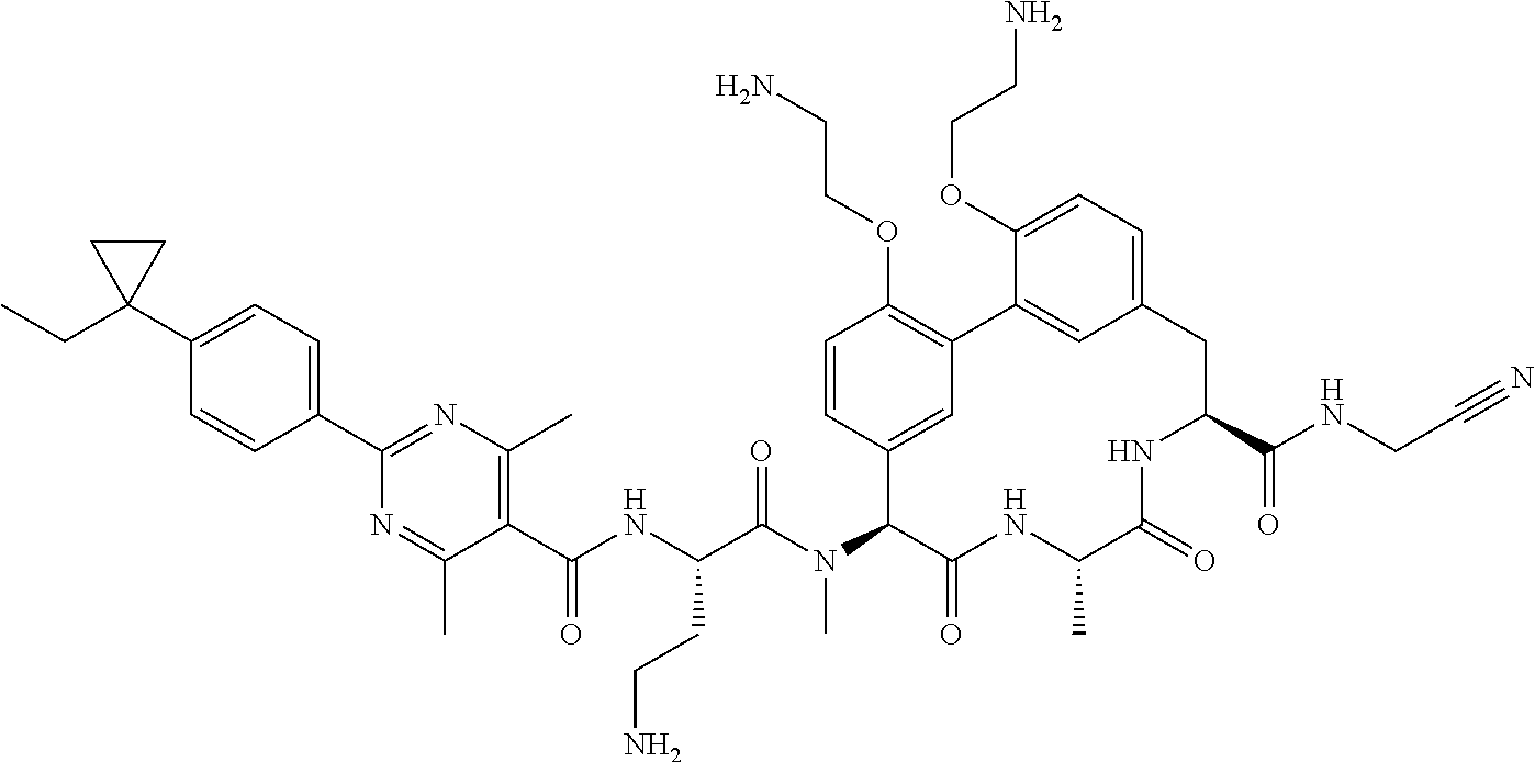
C1(C(NC(C(N(C2C(=O)NC(C)C(=O)NC(C(NCC#N)=O)CC3=CC=C(OCCN)C(=C3)C3=C(OCCN)C=CC2=C3)C)=O)CCN)=O)=C(C)N=C(C2=CC=C(C3(CC)CC3)C=C2)N=C1C
